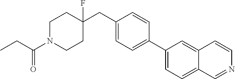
C1N(C(CC)=O)CCC(F)(CC2=CC=C(C3=CC=C4C(=C3)C=CN=C4)C=C2)C1
